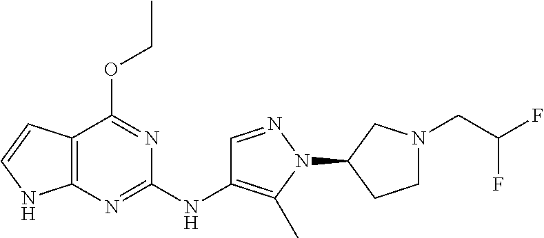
C12=C(N=C(NC3=C(C)N(C4CCN(CC(F)F)C4)N=C3)N=C1OCC)NC=C2
